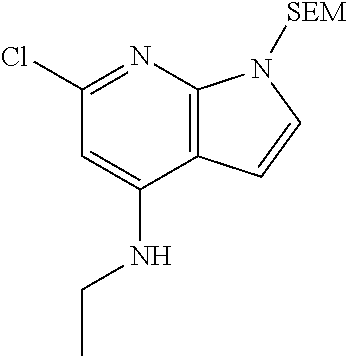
C12=C(N=C(Cl)C=C1NCC)N([SEM])C=C2
